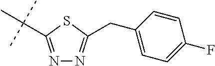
N1=C(C(C)(C)C)SC(CC2=CC=C(F)C=C2)=N1
